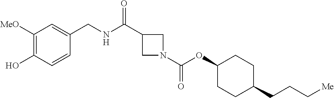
C1([MeO])=C(O)C=CC(CNC(=O)C2CN(C(OC3CCC(CCC[Me])CC3)=O)C2)=C1
